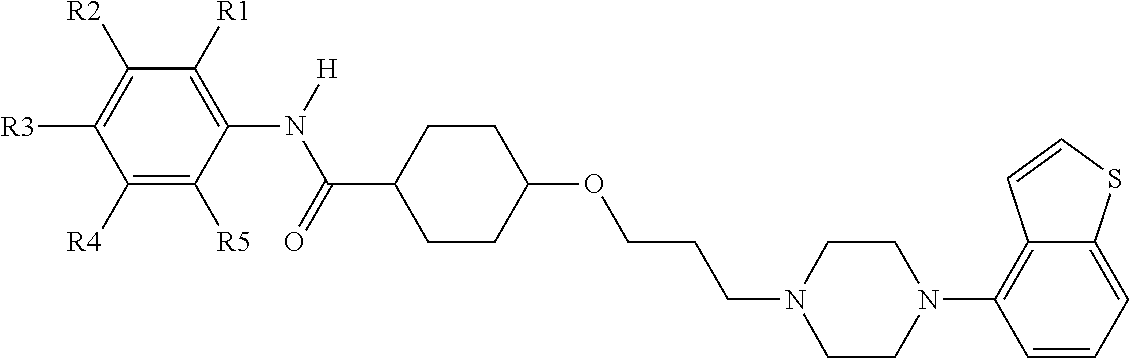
C1(OCCCN2CCN(C3=C4C(=CC=C3)SC=C4)CC2)CCC(C(N(C2=C([R1])C([R2])=C([R3])C([R4])=C2[R5])[H])=O)CC1
